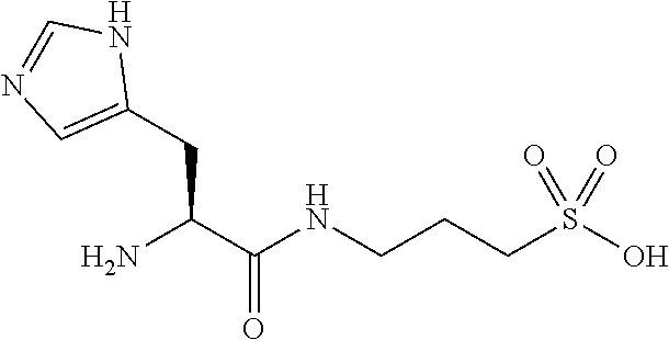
NC(C(NCCCS(O)(=O)=O)=O)CC1=CN=CN1
